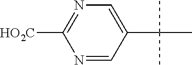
N1=CC(C(C)(C)C)=CN=C1[HO2C]
